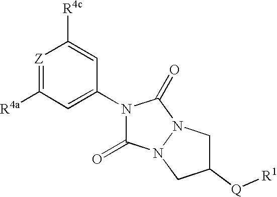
[Z]1=C([R4a])C=C(N2C(=O)N3N(C2=O)CC([Q][R1])C3)C=C1[R4c]
